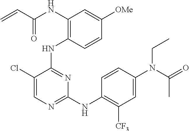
N(C1=C(NC2=NC(NC3=C([CF3])C=C(N(CC)C(C)=O)C=C3)=NC=C2Cl)C=CC([OMe])=C1)C(C=C)=O
